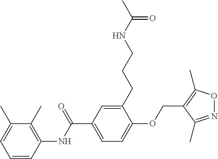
C1=CC(NC(C2=CC=C(OCC3=C(C)ON=C3C)C(CCCNC(C)=O)=C2)=O)=C(C)C(C)=C1
